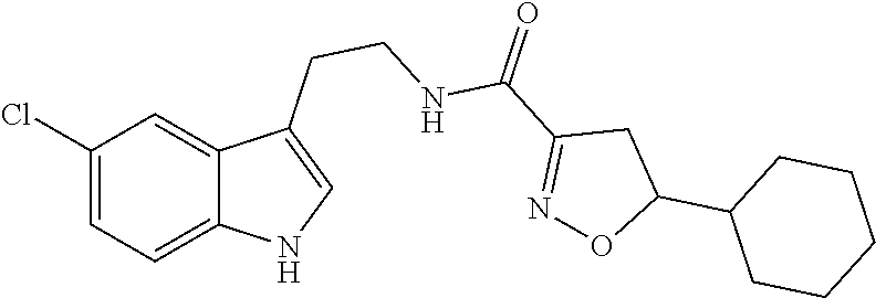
C1(Cl)=CC=C2C(=C1)C(CCNC(C1=NOC(C3CCCCC3)C1)=O)=CN2
